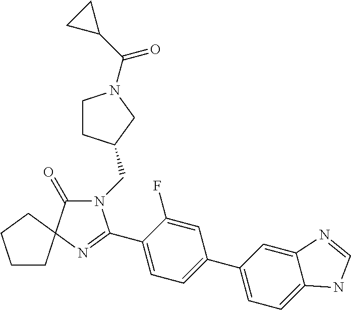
N1(CC2CCN(C(C3CC3)=O)C2)C(=O)C2(N=C1C1=CC=C(C3=CC=C4C(=C3)N=CN4)C=C1F)CCCC2
